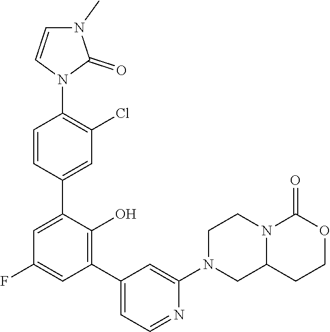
C1=CN(C2=C(Cl)C=C(C3=CC(F)=CC(C4=CC=NC(N5CC6N(CC5)C(=O)OCC6)=C4)=C3O)C=C2)C(=O)N1C
